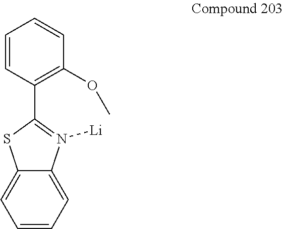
C12=CC=CC=C1N([Li])=C(C1=C(OC)C=CC=C1)S2
